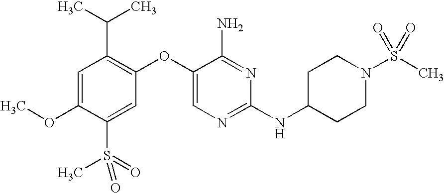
C1=C(OC)C(S(=O)(C)=O)=CC(OC2=CN=C(NC3CCN(S(C)(=O)=O)CC3)N=C2N)=C1C(C)C
